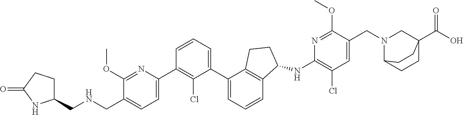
C1(CNCC2=CC=C(C3=C(Cl)C(C4=CC=CC5=C4CCC5NC4=C(Cl)C=C(CN5C6CCC(C(O)=O)(C5)CC6)C(OC)=N4)=CC=C3)N=C2OC)CCC(=O)N1
